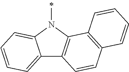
C12=CC=CC=C1N(C)C1=C2C=CC2=C1C=CC=C2
